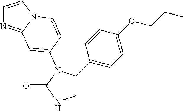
C1C(C2=CC=C(OCCC)C=C2)N(C2=CC3=NC=CN3C=C2)C(=O)N1
